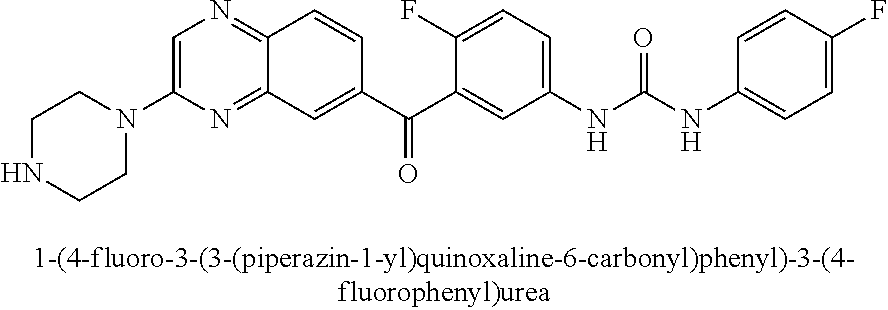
C1=C(N2CCNCC2)N=C2C(=N1)C=CC(C(C1=CC(NC(NC3=CC=C(F)C=C3)=O)=CC=C1F)=O)=C2
